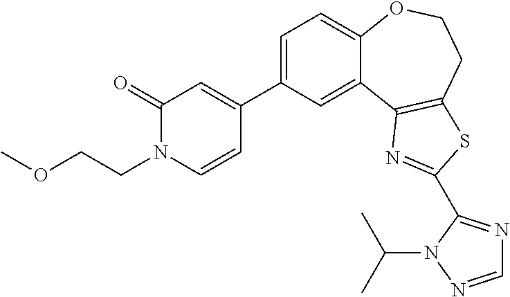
C1=C(C2=CC(=O)N(CCOC)C=C2)C=C2C(=C1)OCCC1=C2N=C(C2=NC=NN2C(C)C)S1
